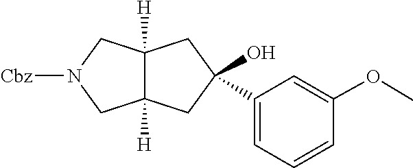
C1=CC=C(C2(O)CC3([H])C([H])(CN([Cbz])C3)C2)C=C1OC
